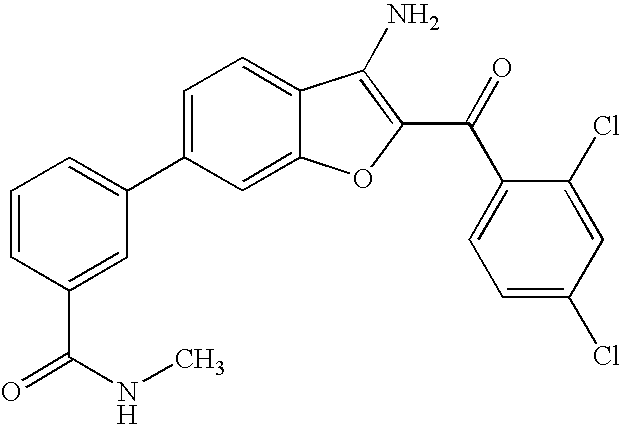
C1=CC(C(=O)NC)=CC(C2=CC=C3C(=C2)OC(C(C2=CC=C(Cl)C=C2Cl)=O)=C3N)=C1
